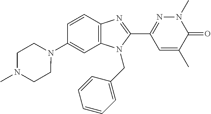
C1(N2CCN(C)CC2)=CC2=C(C=C1)N=C(C1=NN(C)C(=O)C(C)=C1)N2CC1=CC=CC=C1
